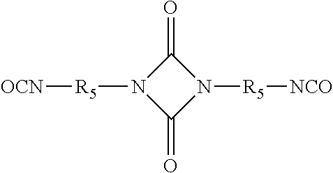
C1(=O)N([R5][OCN])C(=O)N1[R5][NCO]
